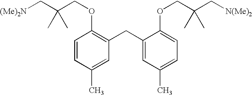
C1=CC(C)=CC(CC2=CC(C)=CC=C2OCC(C[N(Me)2])(C)C)=C1OCC(C[(Me)2N])(C)C
